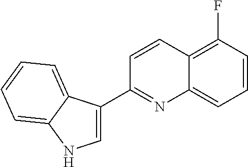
C1=C(C2=NC3=CC=CC(F)=C3C=C2)C2=CC=CC=C2N1
